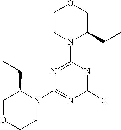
N1=C(N2C(CC)COCC2)N=C(Cl)N=C1N1C(CC)COCC1
